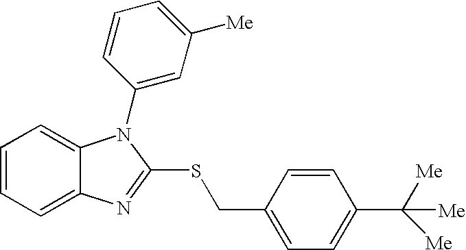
C1=CC=C2C(=C1)N(C1=CC([Me])=CC=C1)C(SCC1=CC=C(C([Me])([Me])[Me])C=C1)=N2
